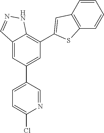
C12=CC(C3=CC=C(Cl)N=C3)=CC(C3=CC4=C(C=CC=C4)S3)=C1NN=C2
